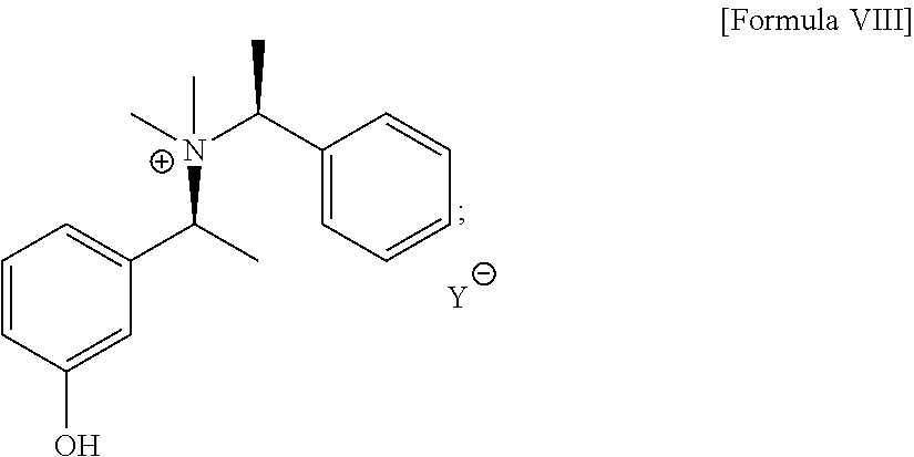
C1=CC(O)=CC(C(C)[N+](C)(C(C2=CC=CC=C2)C)C)=C1.[Y]
